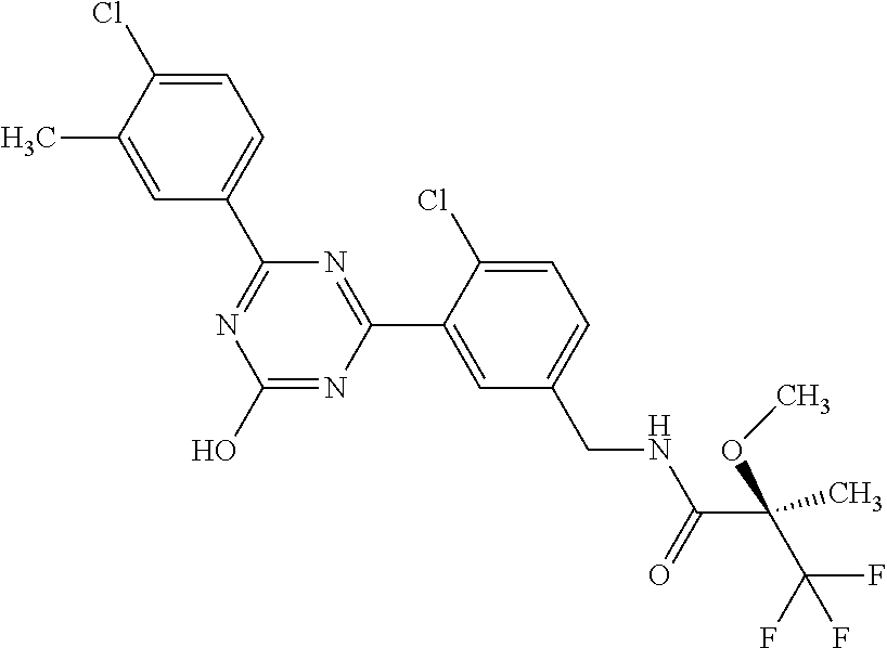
C1(C2=NC(O)=NC(C3=CC(CNC(C(C(F)(F)F)(C)OC)=O)=CC=C3Cl)=N2)=CC=C(Cl)C(C)=C1
